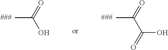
CC(=O)O.CC(=O)C(O)=O
